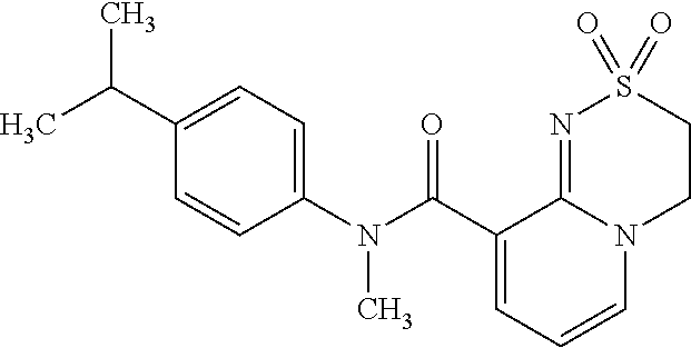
C1(N(C(C2=CC=CN3C2=NS(=O)(=O)CC3)=O)C)=CC=C(C(C)C)C=C1
